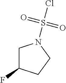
C1C(F)CCN1S(Cl)(=O)=O
